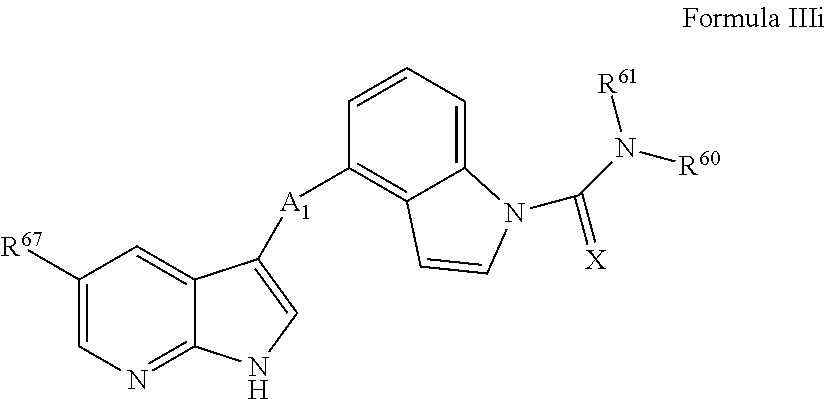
C1([R67])=CN=C2C(=C1)C([A1]C1=C3C(=CC=C1)N(C(N([R61])[R60])=[X])C=C3)=CN2
